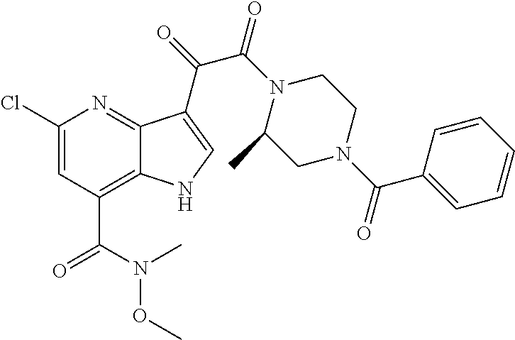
C1(Cl)=CC(C(N(OC)C)=O)=C2C(=N1)C(C(=O)C(N1C(C)CN(C(C3=CC=CC=C3)=O)CC1)=O)=CN2
